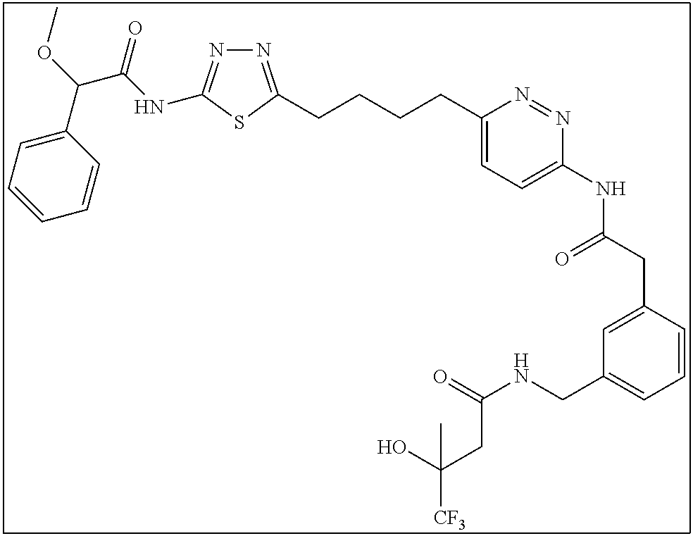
N1=C(CCCCC2=CC=C(NC(CC3=CC(CNC(=O)CC([CF3])(O)C)=CC=C3)=O)N=N2)SC(NC(C(OC)C2=CC=CC=C2)=O)=N1
